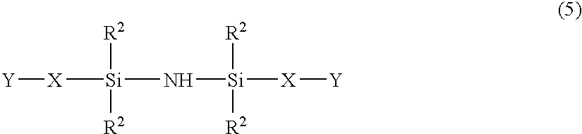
[Si]([R2])([R2])([X][Y])N[Si]([R2])([R2])[X][Y]
